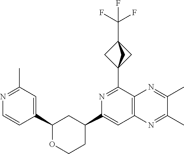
C1(C23CC(C(F)(F)F)(C2)C3)=NC(C2CCOC(C3=CC(C)=NC=C3)C2)=CC2=C1N=C(C)C(C)=N2
